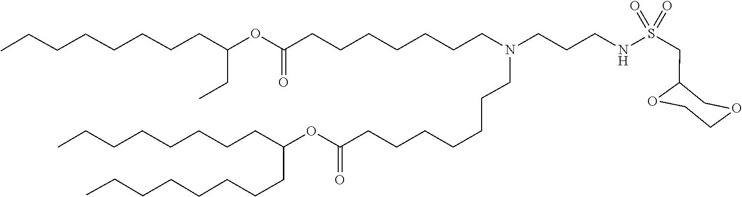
O(C(=O)CCCCCCCN(CCCCCCCC(OC(CCCCCCCC)CCCCCCCC)=O)CCCNS(CC1OCCOC1)(=O)=O)C(CC)CCCCCCCC
